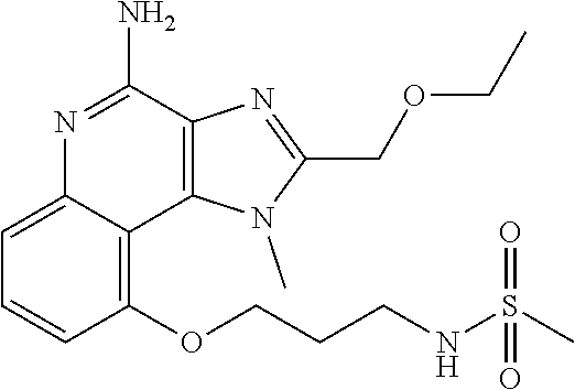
C1(OCCCNS(C)(=O)=O)=C2C(=CC=C1)N=C(N)C1=C2N(C)C(COCC)=N1
